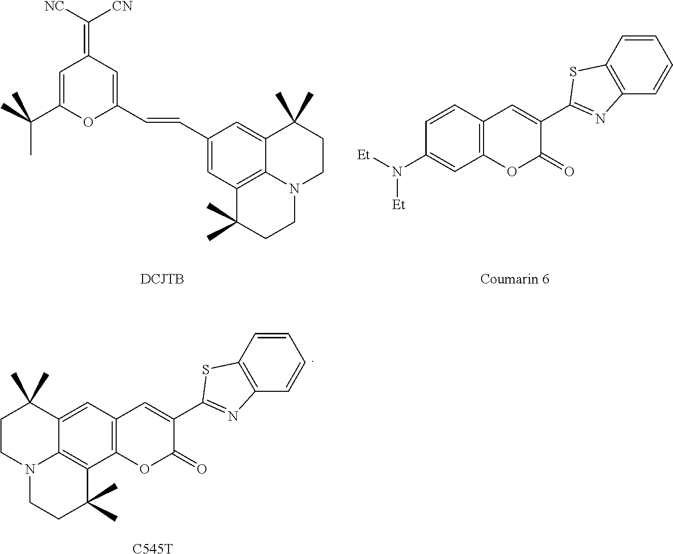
C1(C(C)(C)C)=CC(=C([NC])[CN])C=C(C=CC2=CC3=C4C(=C2)C(C)(C)CCN4CCC3(C)C)O1.C12=C(C=CC(N([Et])[Et])=C1)C=C(C1=NC3=C(S1)C=CC=C3)C(=O)O2.C12=C(C=C3C4=C1C(C)(C)CCN4CCC3(C)C)C=C(C1=NC3=C(S1)C=CC=C3)C(=O)O2.[C545T]
